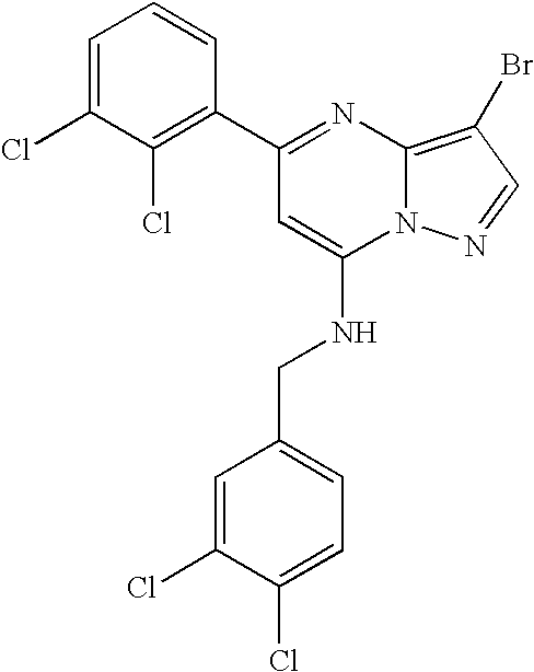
N(CC1=CC=C(Cl)C(Cl)=C1)C1=CC(C2=C(Cl)C(Cl)=CC=C2)=NC2=C(Br)C=NN12
